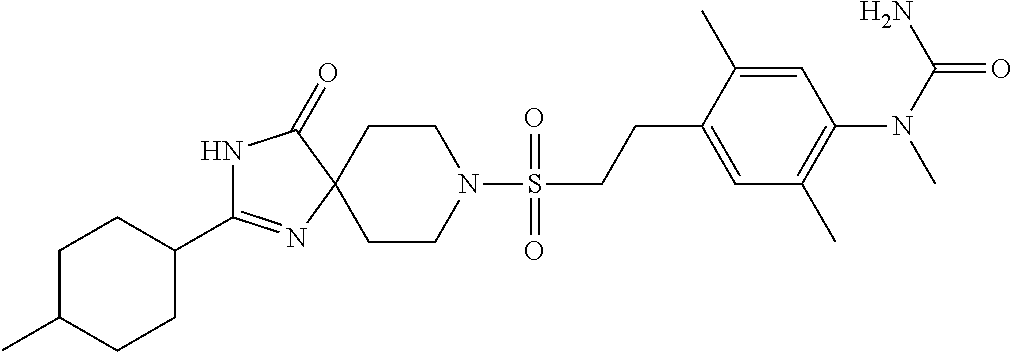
C1CN(S(CCC2=CC(C)=C(N(C)C(N)=O)C=C2C)(=O)=O)CCC12N=C(C1CCC(C)CC1)NC2=O
